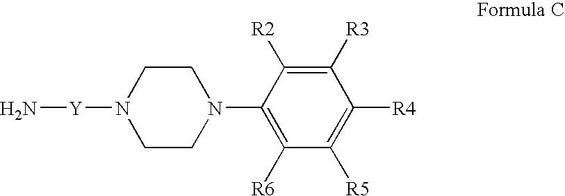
[Y](N1CCN(C2=C([R6])C([R5])=C([R4])C([R3])=C2[R2])CC1)N
